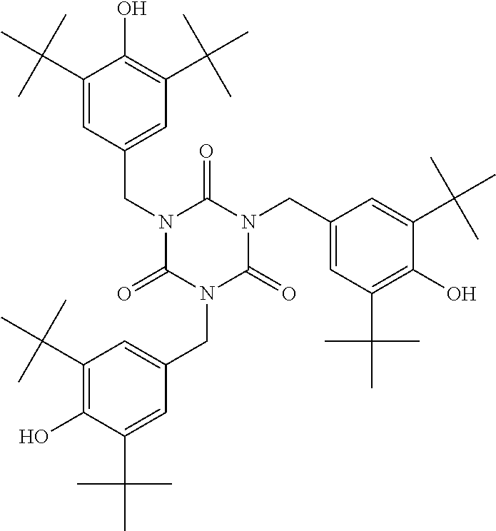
C1(C(C)(C)C)=CC(CN2C(=O)N(CC3=CC(C(C)(C)C)=C(O)C(C(C)(C)C)=C3)C(=O)N(CC3=CC(C(C)(C)C)=C(O)C(C(C)(C)C)=C3)C2=O)=CC(C(C)(C)C)=C1O
